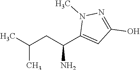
C(C(N)C1=CC(O)=NN1C)C(C)C
